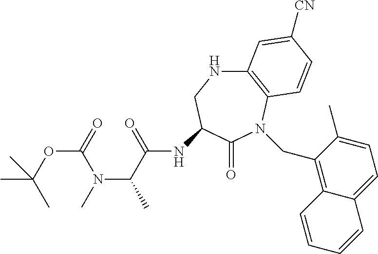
C12=C(N(CC3=C4C(=CC=C3C)C=CC=C4)C(=O)C(NC(C(N(C)C(OC(C)(C)C)=O)C)=O)CN1)C=CC([CN])=C2
